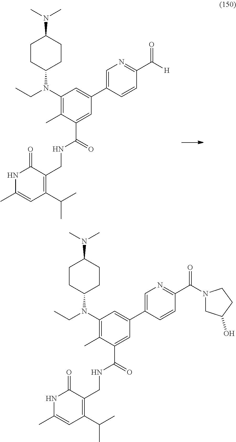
C1(N(CC)C2CCC(N(C)C)CC2)=C(C)C(C(=O)NCC2=C(C(C)C)C=C(C)NC2=O)=CC(C2=CN=C(C([H])=O)C=C2)=C1.C1(N(CC)C2CCC(N(C)C)CC2)=C(C)C(C(=O)NCC2=C(C(C)C)C=C(C)NC2=O)=CC(C2=CN=C(C(N3CC(O)CC3)=O)C=C2)=C1
